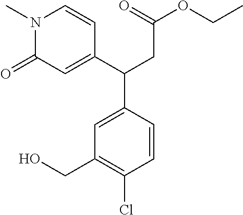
C1=C(C(C2=CC(CO)=C(Cl)C=C2)CC(OCC)=O)C=CN(C)C1=O
